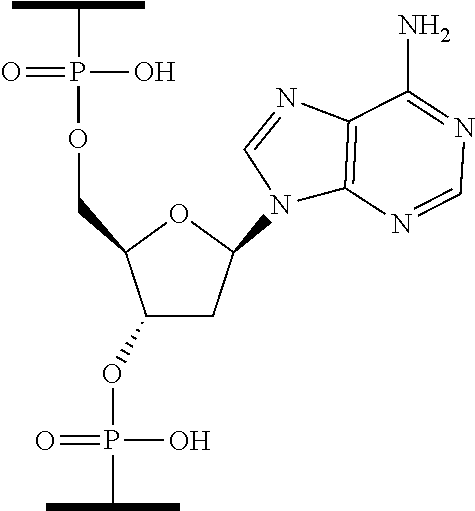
C1(OP(C(C)C)(=O)O)CC(N2C3=C(N=C2)C(N)=NC=N3)OC1COP(=O)(O)C(C)C
